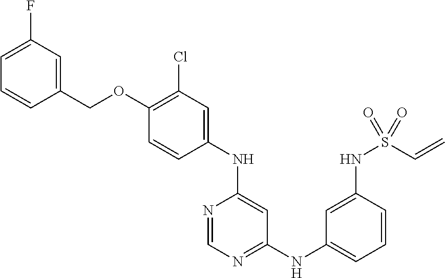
C1(OCC2=CC(F)=CC=C2)=C(Cl)C=C(NC2=CC(NC3=CC=CC(NS(=O)(C=C)=O)=C3)=NC=N2)C=C1
